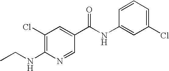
C1(Cl)=C(NCC)N=CC(C(NC2=CC(Cl)=CC=C2)=O)=C1
